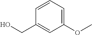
C1(OC)=CC=CC(CO)=C1
